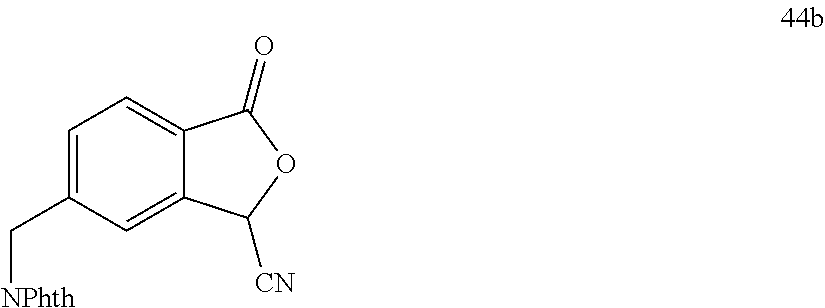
C1=C(C[NPhth])C=C2C(=C1)C(=O)OC2[CN]
